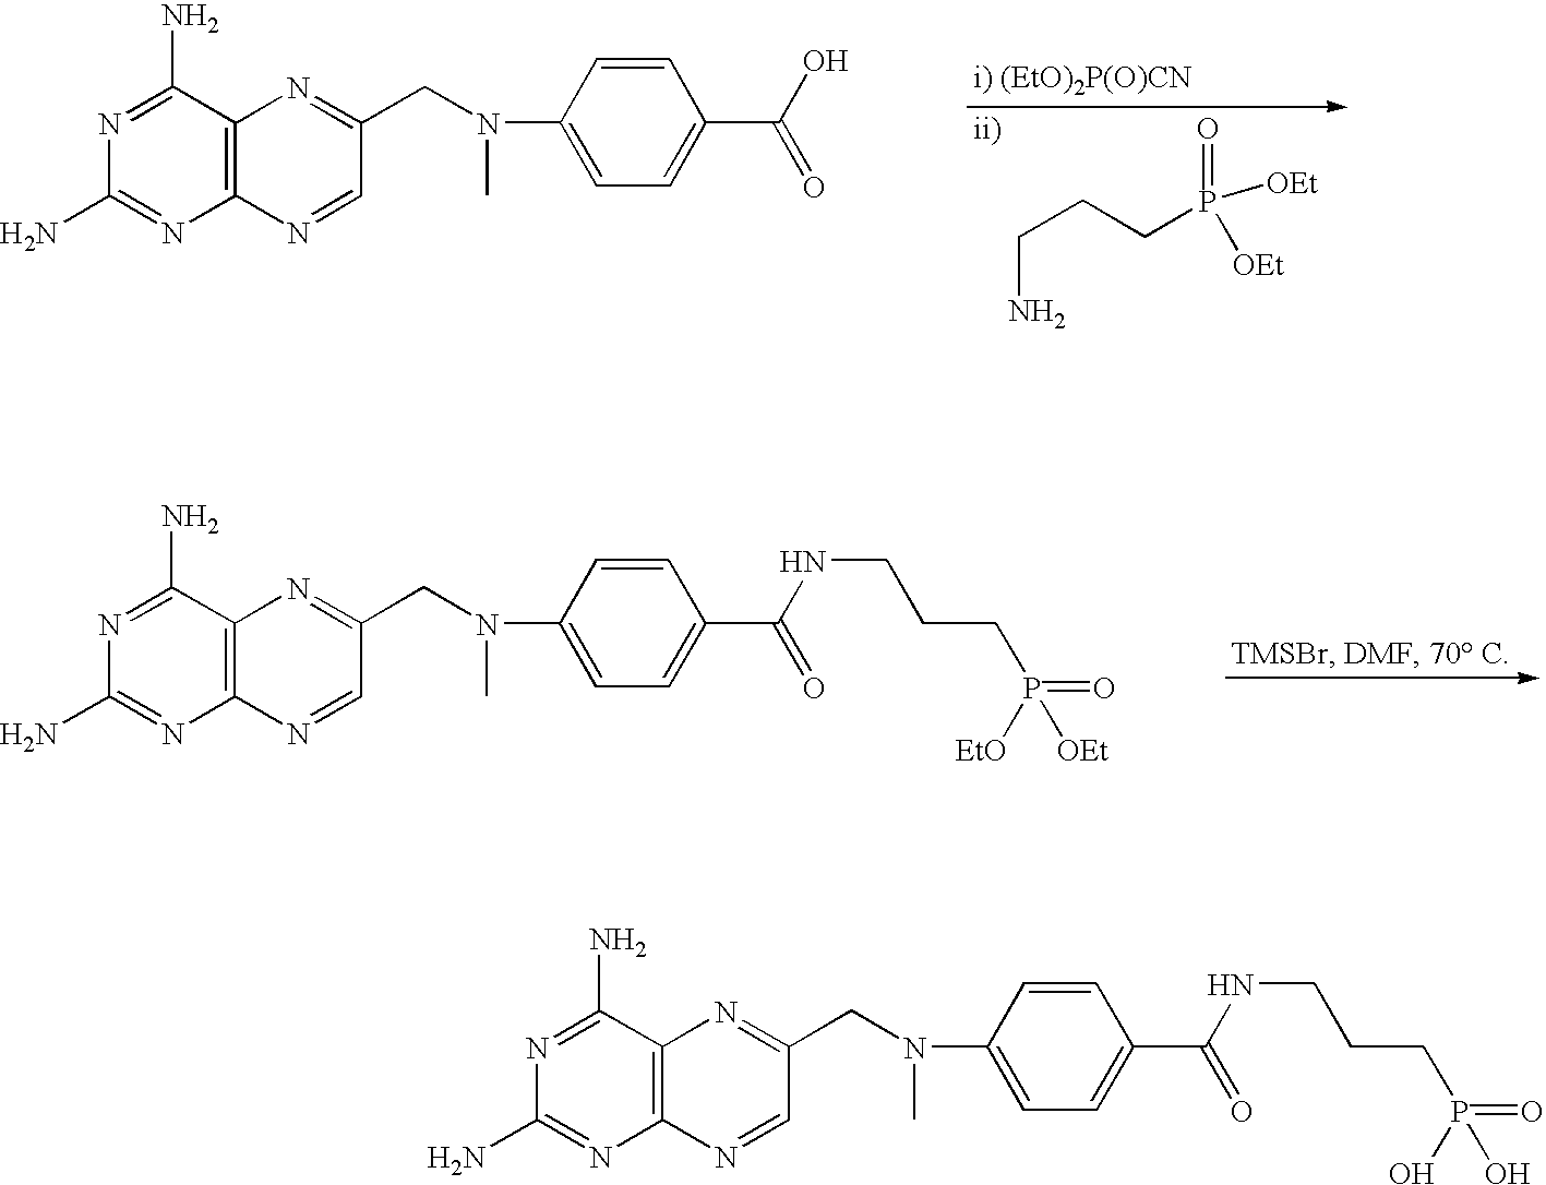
C(CP(=O)([OEt])[OEt])CN.N1=C(N)C2=C(N=C1N)N=CC(CN(C1=CC=C(C(O)=O)C=C1)C)=N2.N1=C(N)C2=C(N=C1N)N=CC(CN(C1=CC=C(C(NCCCP([OEt])(=O)[EtO])=O)C=C1)C)=N2.N1=C(N)C2=C(N=C1N)N=CC(CN(C1=CC=C(C(NCCCP(O)(=O)O)=O)C=C1)C)=N2
